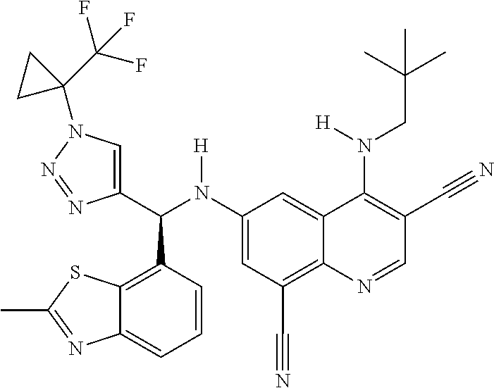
C1(N(C(C2=CN(C3(C(F)(F)F)CC3)N=N2)C2=C3C(=CC=C2)N=C(C)S3)[H])=CC(C#N)=C2C(=C1)C(N(CC(C)(C)C)[H])=C(C#N)C=N2
